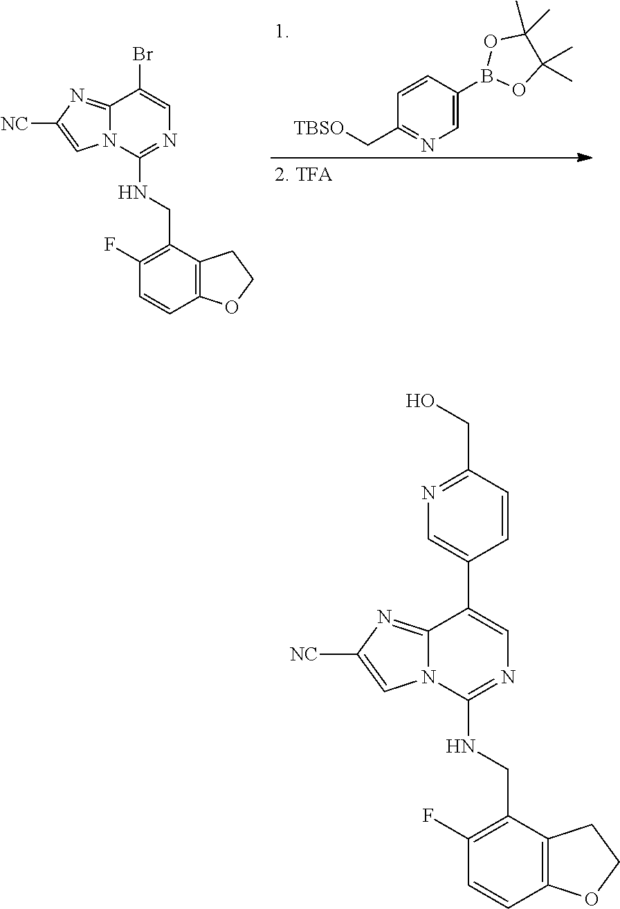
C(C1=C(F)C=CC2=C1CCO2)NC1=NC=C(C2=CN=C(CO)C=C2)C2=NC([NC])=CN12.C(C1=C(F)C=CC2=C1CCO2)NC1=NC=C(Br)C2=NC([NC])=CN12.C1=CC(B2OC(C)(C)C(C)(C)O2)=CN=C1C[TBSO]
